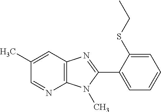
C1(C)=CC2=C(N=C1)N(C)C(C1=CC=CC=C1SCC)=N2
